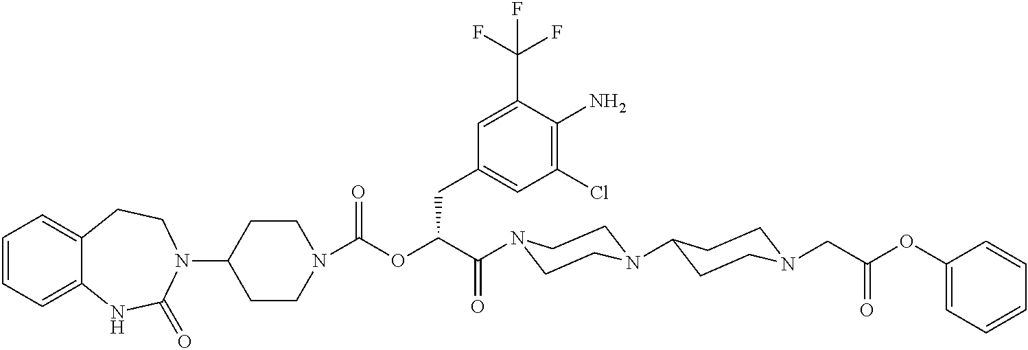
C1(N2CCC3=CC=CC=C3NC2=O)CCN(C(OC(C(=O)N2CCN(C3CCN(CC(OC4=CC=CC=C4)=O)CC3)CC2)CC2=CC(Cl)=C(N)C(C(F)(F)F)=C2)=O)CC1
